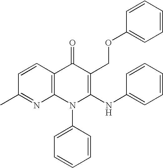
C1(C)=NC2=C(C=C1)C(=O)C(COC1=CC=CC=C1)=C(NC1=CC=CC=C1)N2C1=CC=CC=C1
